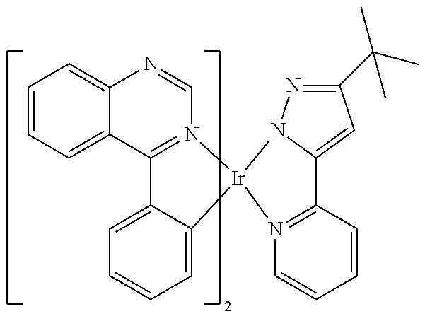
C1=CC=C2C(=C1)N=CN1=C2C2=CC=CC=C2[Ir]12N1N=C(C(C)(C)C)C=C1C1=N2C=CC=C1
